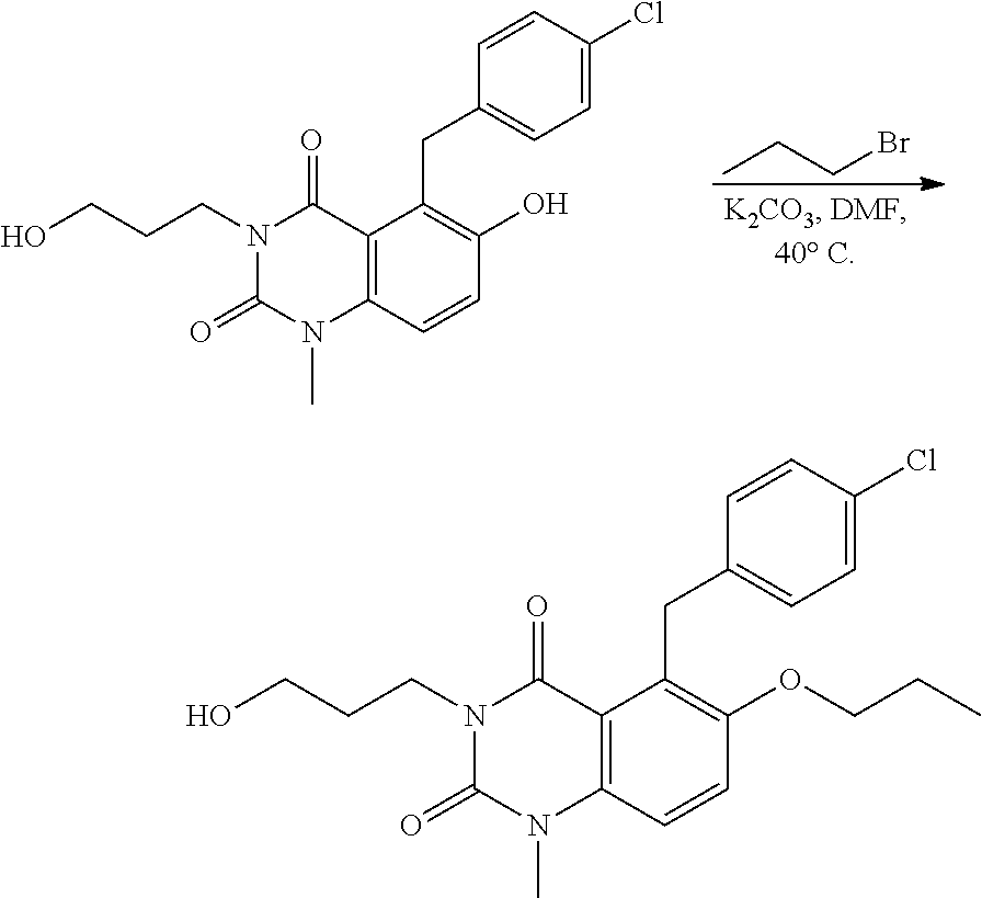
C12=C(C=CC(O)=C1CC1=CC=C(Cl)C=C1)N(C)C(=O)N(CCCO)C2=O.BrCCC.C12=C(C=CC(OCCC)=C1CC1=CC=C(Cl)C=C1)N(C)C(=O)N(CCCO)C2=O
